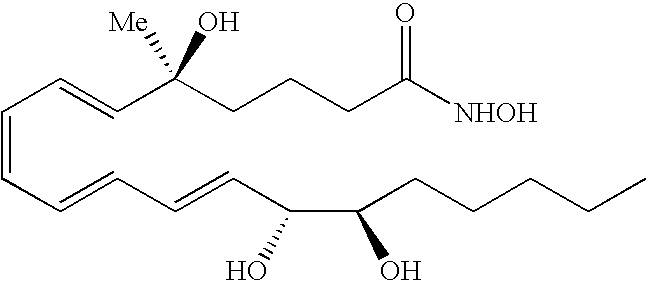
C(=CC=CC(CCCC([NHOH])=O)(O)[Me])C=CC=CC(C(CCCCC)O)O
